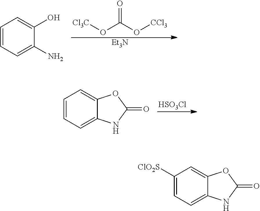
[Cl3C]OC(O[CCl3])=O.[Et3N].C1=CC=C(N)C(O)=C1.C1=CC=C2C(=C1)OC(=O)N2.[HSO3Cl].C1([ClO2S])=CC=C2C(=C1)OC(=O)N2
